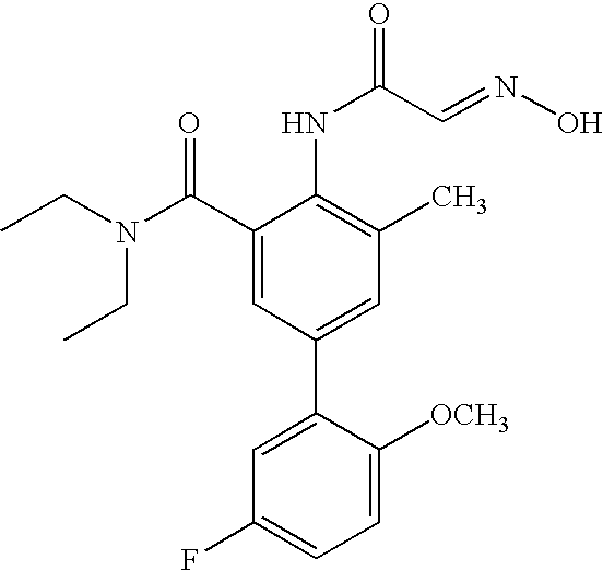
C1(C(N(CC)CC)=O)=CC(C2=CC(F)=CC=C2[OCH3])=CC(C)=C1NC(=O)C=NO
